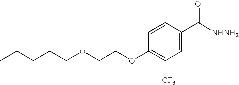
CCCCCOCCOC1=C([CF3])C=C(C([NHNH2])=O)C=C1
